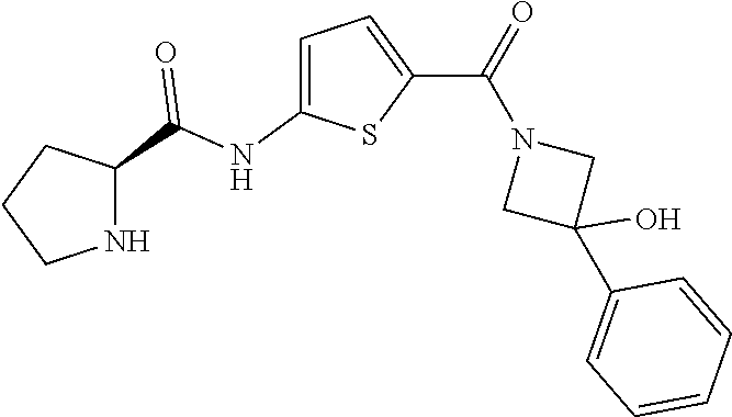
C1=C(NC(=O)C2NCCC2)SC(C(N2CC(C3=CC=CC=C3)(O)C2)=O)=C1
